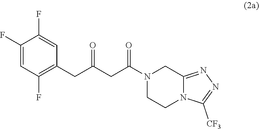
N1(C(CC(CC2=C(F)C=C(F)C(F)=C2)=O)=O)CCN2C(=NN=C2[CF3])C1
